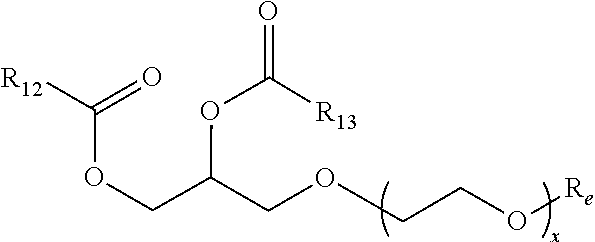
O=C(OC(COC([R12])=O)COCCO[Re])[R13]
